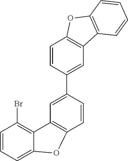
C12=C(Br)C=CC=C1OC1=C2C=C(C2=CC3=C(C=C2)OC2=C3C=CC=C2)C=C1
